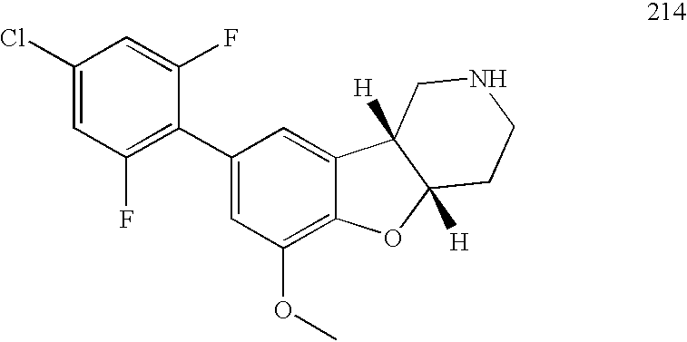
C1(Cl)=CC(F)=C(C2=CC(OC)=C3C(=C2)C2([H])C([H])(O3)CCNC2)C(F)=C1
